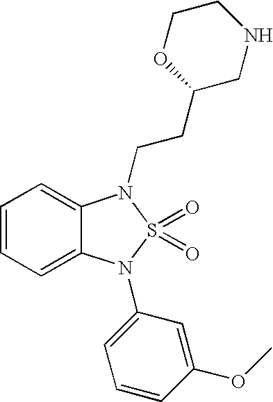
C1=CC=C2C(=C1)N(CCC1OCCNC1)S(=O)(=O)N2C1=CC=CC(OC)=C1
